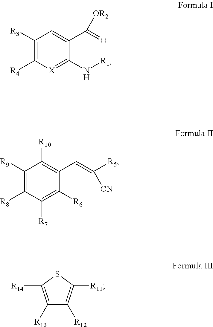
C1([R3])=C([R4])[X]=C(N[R1])C(C(=O)[OR2])=C1.C1([R9])=C([R8])C([R7])=C([R6])C(C=C([R5])[CN])=C1[R10].C1([R13])=C([R14])SC([R11])=C1[R12]
